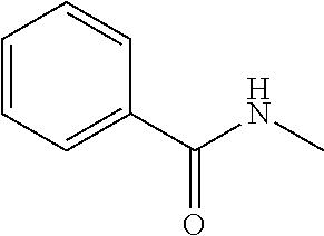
C1=CC=C(C(NC)=O)C=C1
